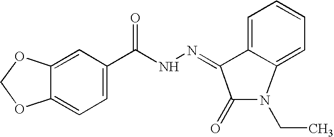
C1=C2C(=CC=C1C(NN=C1C(=O)N(CC)C3=CC=CC=C31)=O)OCO2
